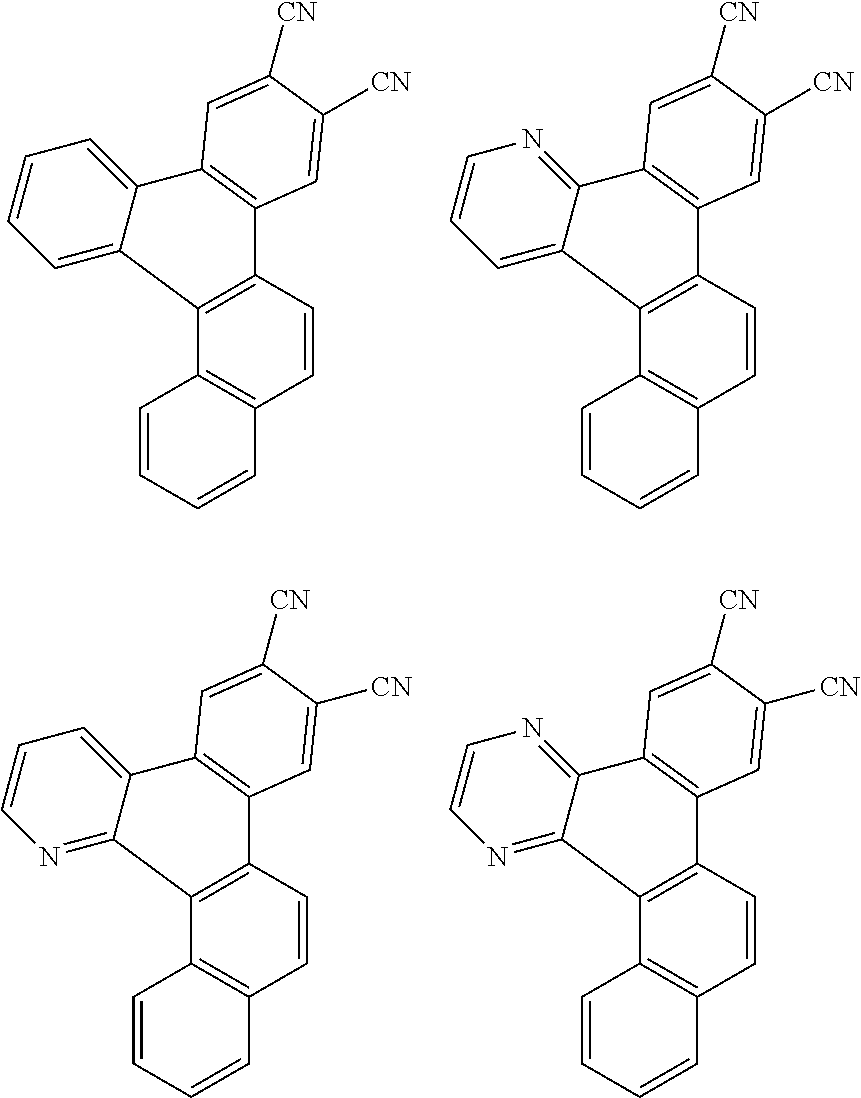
C12=C(C=CC3=C1C1=CC=CC=C1C1=C3C=C([CN])C([CN])=C1)C=CC=C2.C12=C(C=CC3=C1C1=CC=CN=C1C1=C3C=C([CN])C([CN])=C1)C=CC=C2.C12=C(C=CC3=C1C1=NC=CN=C1C1=C3C=C([CN])C([CN])=C1)C=CC=C2.C12=C(C=CC3=C1C1=NC=CC=C1C1=C3C=C([CN])C([CN])=C1)C=CC=C2
